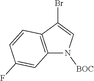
C12=C(C(Br)=CN1[BOC])C=CC(F)=C2
